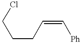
C(CCC=C[Ph])Cl
